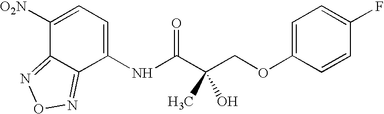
C1([O2N])=CC=C(NC(C(COC2=CC=C(F)C=C2)(C)O)=O)C2=NON=C12
